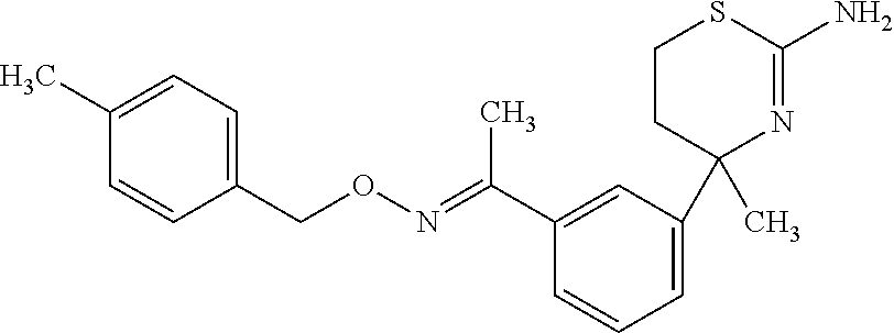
N(=C(C1=CC(C2(C)N=C(N)SCC2)=CC=C1)C)OCC1=CC=C(C)C=C1
